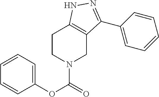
C1(OC(=O)N2CC3=C(CC2)NN=C3C2=CC=CC=C2)=CC=CC=C1
